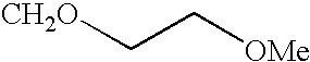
[CH2O]CC[OMe]
